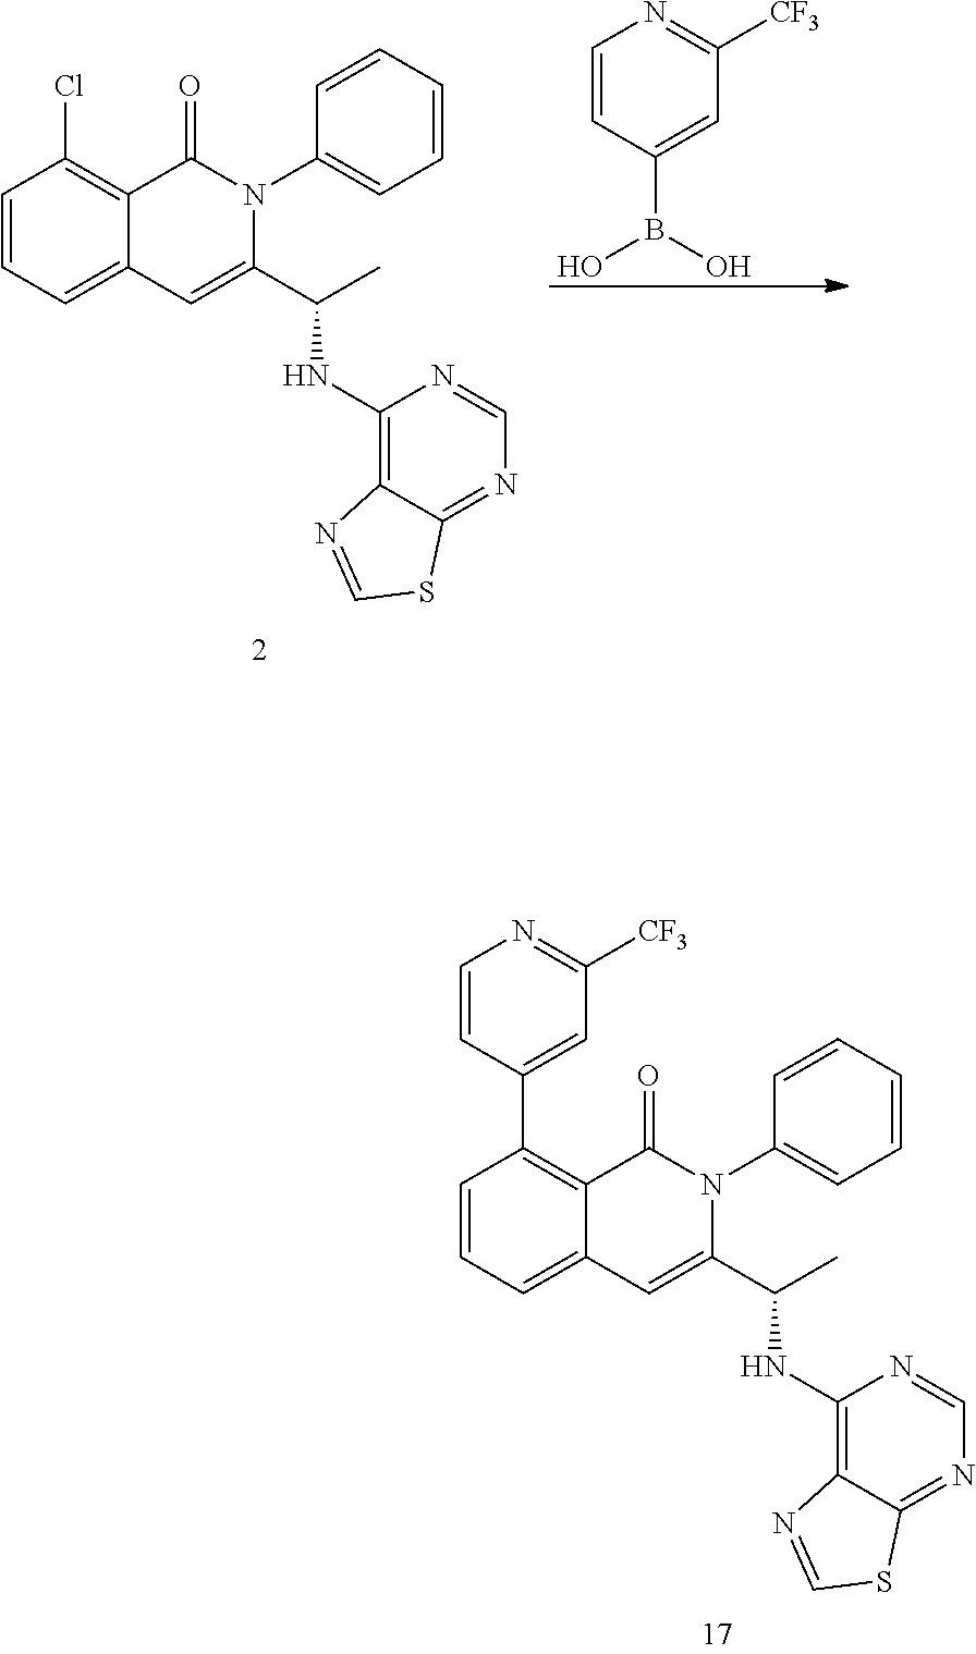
C1=CC=C2C(=C1Cl)C(=O)N(C1=CC=CC=C1)C(C(C)NC1=C3C(=NC=N1)SC=N3)=C2.C1=CC(B(O)O)=CC([CF3])=N1.C1=CC=C2C(=C1C1=CC([CF3])=NC=C1)C(=O)N(C1=CC=CC=C1)C(C(C)NC1=C3C(=NC=N1)SC=N3)=C2
